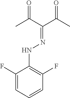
C1(F)=CC=CC(F)=C1NN=C(C(C)=O)C(C)=O
